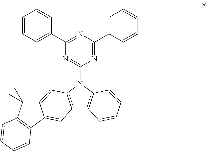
C12=C(N(C3=NC(C4=CC=CC=C4)=NC(C4=CC=CC=C4)=N3)C3=C1C=CC=C3)C=C1C(=C2)C2=C(C1(C)C)C=CC=C2
